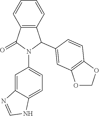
C12=C(C=CC=C1)C(C1=CC3=C(OCO3)C=C1)N(C1=CC=C3C(=C1)N=CN3)C2=O
